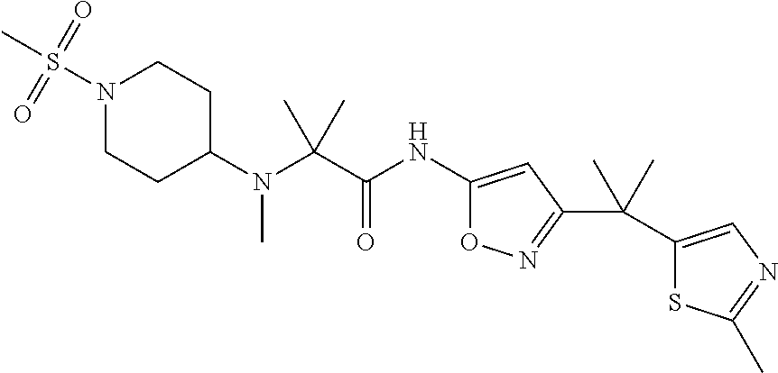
C(N(C1CCN(S(C)(=O)=O)CC1)C)(C(=O)NC1=CC(C(C)(C)C2=CN=C(C)S2)=NO1)(C)C
